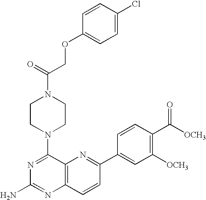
N1=C(N2CCN(C(=O)COC3=CC=C(Cl)C=C3)CC2)C2=C(N=C1N)C=CC(C1=CC([OCH3])=C(C([OCH3])=O)C=C1)=N2
